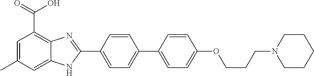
C1=C(C2=NC3=C(C(=O)O)C=C(C)C=C3N2)C=CC(C2=CC=C(OCCCN3CCCCC3)C=C2)=C1
